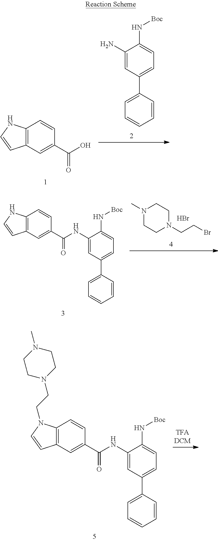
C1(N)=CC(C2=CC=CC=C2)=CC=C1N[Boc].C12=C(C=C(C(O)=O)C=C1)C=CN2.C12=C(C=C(C(NC3=CC(C4=CC=CC=C4)=CC=C3N[Boc])=O)C=C1)C=CN2CCN1CCN(C)CC1.N1(C)CCN(CCBr)CC1.C12=C(C=C(C(NC3=CC(C4=CC=CC=C4)=CC=C3N[Boc])=O)C=C1)C=CN2.Br
